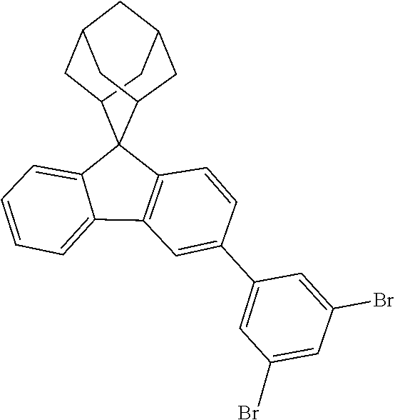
C1=CC(C2=CC(Br)=CC(Br)=C2)=CC2=C1C1(C3=CC=CC=C23)C2CC3CC(CC1C3)C2
